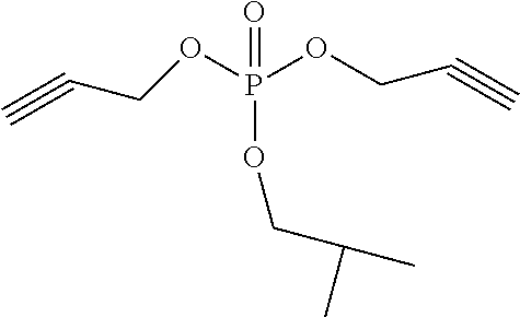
C#CCOP(OCC#C)(OCC(C)C)=O
